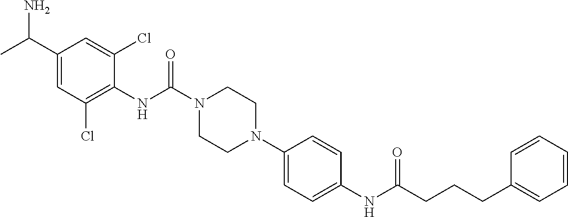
C1(NC(N2CCN(C3=CC=C(NC(CCCC4=CC=CC=C4)=O)C=C3)CC2)=O)=C(Cl)C=C(C(C)N)C=C1Cl
